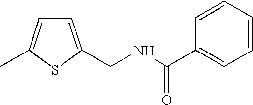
C1=C(CNC(C2=CC=CC=C2)=O)SC(C)=C1
